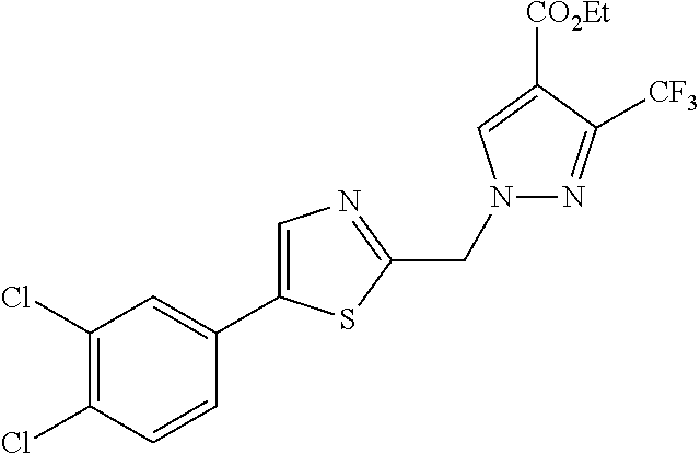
C1(Cl)=C(Cl)C=CC(C2=CN=C(CN3N=C([CF3])C([CO2Et])=C3)S2)=C1
